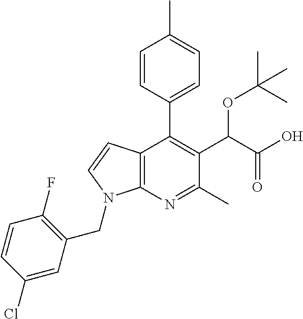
C12=C(N=C(C)C(C(C(O)=O)OC(C)(C)C)=C1C1=CC=C(C)C=C1)N(CC1=C(F)C=CC(Cl)=C1)C=C2
